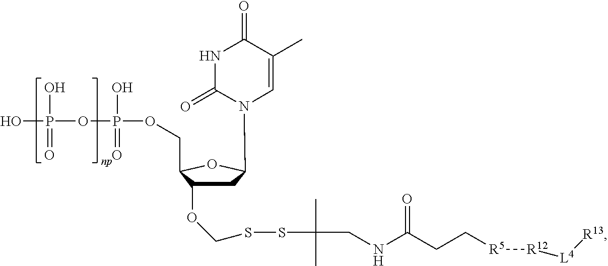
OP(O)(OP(O)(OCC1C(OCSSC(C)(C)CNC(CC[R5][R12][L4][R13])=O)CC(N2C=C(C)C(=O)NC2=O)O1)=O)=O
